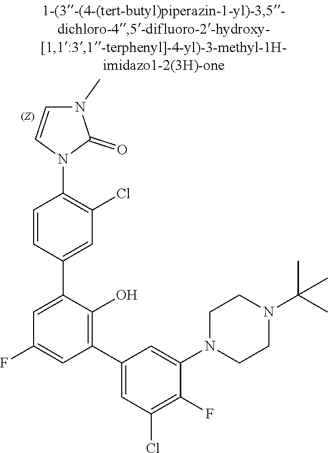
C1CN(C2=CC(C3=C(O)C(C4=CC(Cl)=C(N5C=CN(C)C5=O)C=C4)=CC(F)=C3)=CC(Cl)=C2F)CCN1C(C)(C)C
